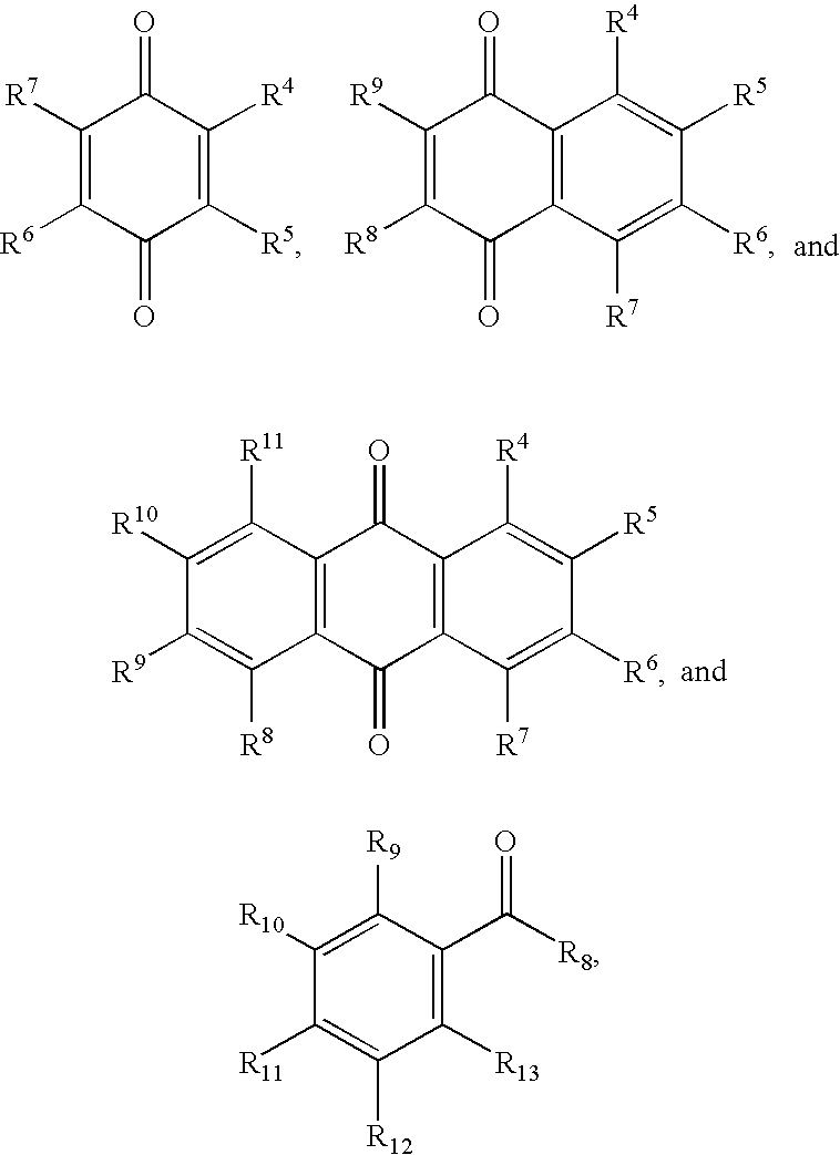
C1([R7])=C([R6])C(=O)C([R5])=C([R4])C1=O.C1([R9])=C([R8])C(=O)C2=C(C1=O)C([R4])=C([R5])C([R6])=C2[R7].C12=C(C([R11])=C([R10])C([R9])=C1[R8])C(=O)C1=C(C2=O)C([R7])=C([R6])C([R5])=C1[R4].C1([R13])=C(C([R8])=O)C([R9])=C([R10])C([R11])=C1[R12]
